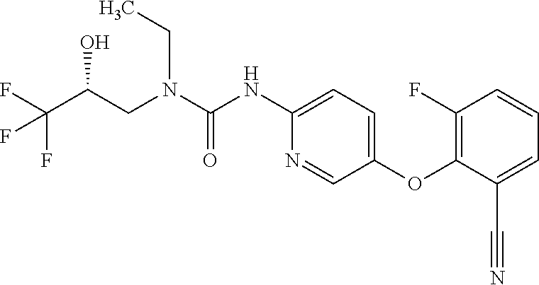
C1(NC(N(CC(C(F)(F)F)O)CC)=O)=CC=C(OC2=C(F)C=CC=C2C#N)C=N1
